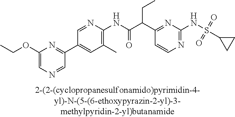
C1(NC(=O)C(C2=NC(NS(C3CC3)(=O)=O)=NC=C2)CC)=C(C)C=C(C2=NC(OCC)=CN=C2)C=N1
